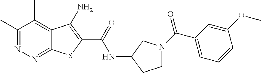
C1(C)=NN=C2C(=C1C)C(N)=C(C(=O)NC1CCN(C(C3=CC=CC(OC)=C3)=O)C1)S2
